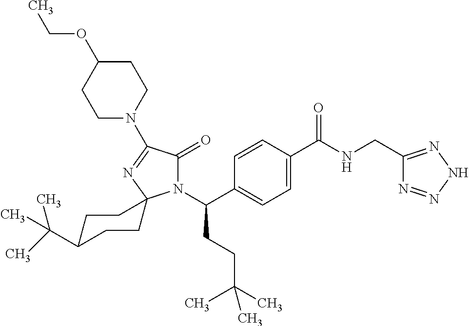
N1(C(C2=CC=C(C(NCC3=NNN=N3)=O)C=C2)CCC(C)(C)C)C(=O)C(N2CCC(OCC)CC2)=NC12CCC(C(C)(C)C)CC2
